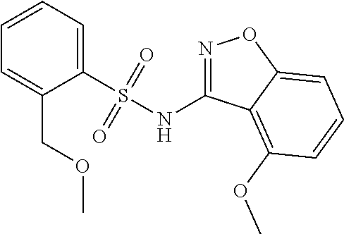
C1=CC=C(S(NC2=NOC3=CC=CC(OC)=C23)(=O)=O)C(COC)=C1
